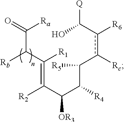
C([OR3])(C([R2])=C(C([Rb])C(=O)[Ra])[R1])C([R4])C([R5])c([Rc])c(C(O)[Q])[R6]
